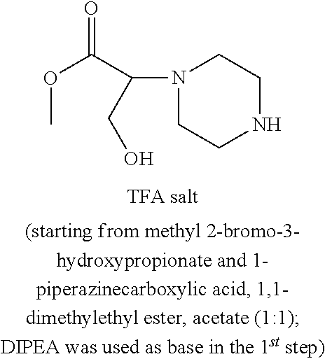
COC(=O)C(CO)N1CCNCC1
